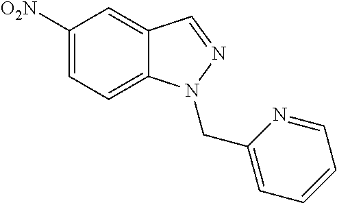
C1([O2N])=CC=C2C(=C1)C=NN2CC1=CC=CC=N1
